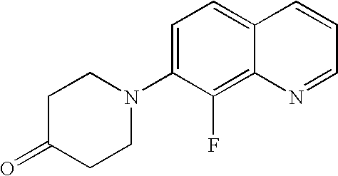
C1=C(N2CCC(=O)CC2)C(F)=C2C(=C1)C=CC=N2
